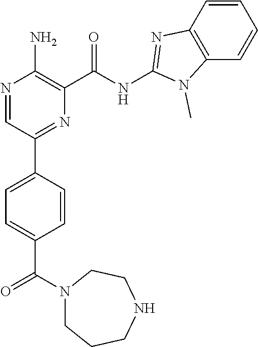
N1=CC(C2=CC=C(C(=O)N3CCCNCC3)C=C2)=NC(C(NC2=NC3=C(C=CC=C3)N2C)=O)=C1N
